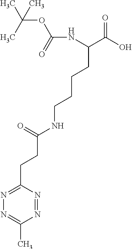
N1=NC(CCC(NCCCCC(C(O)=O)NC(OC(C)(C)C)=O)=O)=NN=C1C
